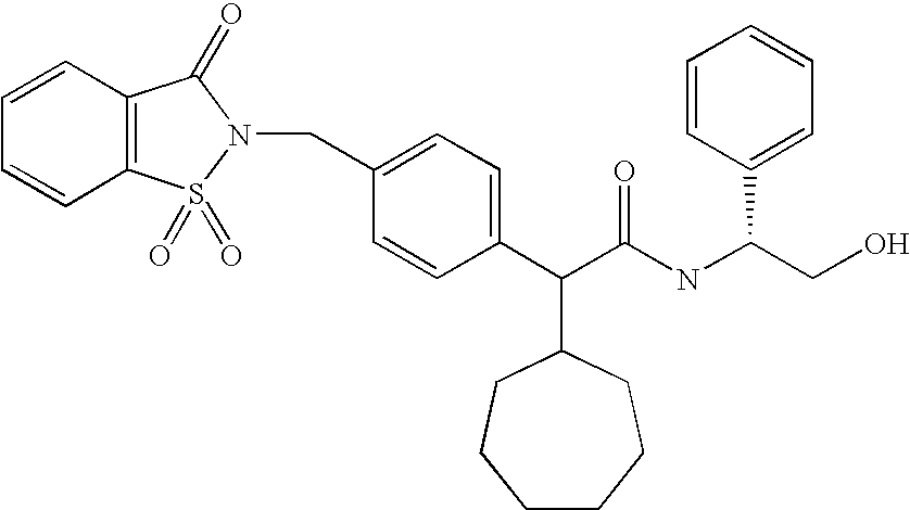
C1=CC2=C(C=C1)C(=O)N(CC1=CC=C(C(C(NC(CO)C3=CC=CC=C3)=O)C3CCCCCC3)C=C1)S2(=O)=O
